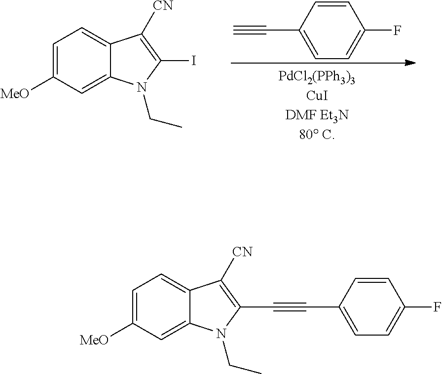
C1=C([MeO])C=C2C(=C1)C([CN])=C(I)N2CC.C1=CC(C#C)=CC=C1F.C1=C([MeO])C=C2C(=C1)C([CN])=C(C#CC1=CC=C(F)C=C1)N2CC
